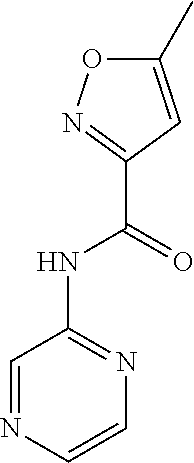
C1(NC(C2=NOC(C)=C2)=O)=NC=CN=C1
